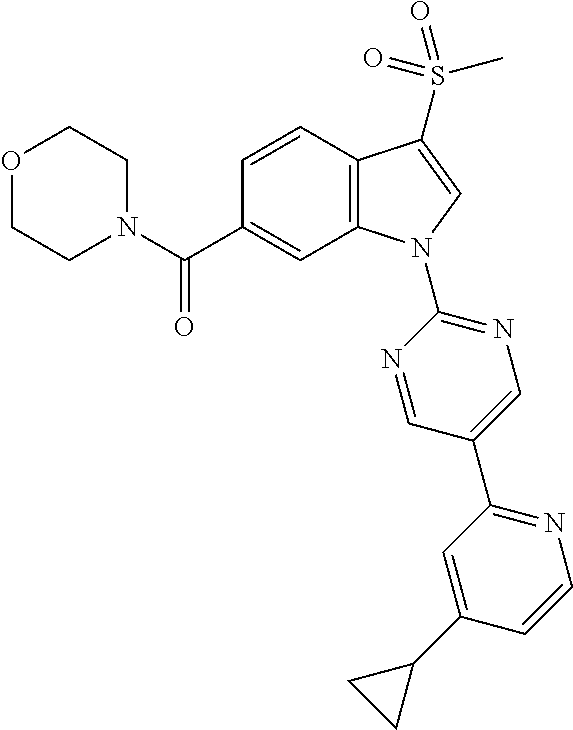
O1CCN(C(C2=CC3=C(C=C2)C(S(C)(=O)=O)=CN3C2=NC=C(C3=NC=CC(C4CC4)=C3)C=N2)=O)CC1
